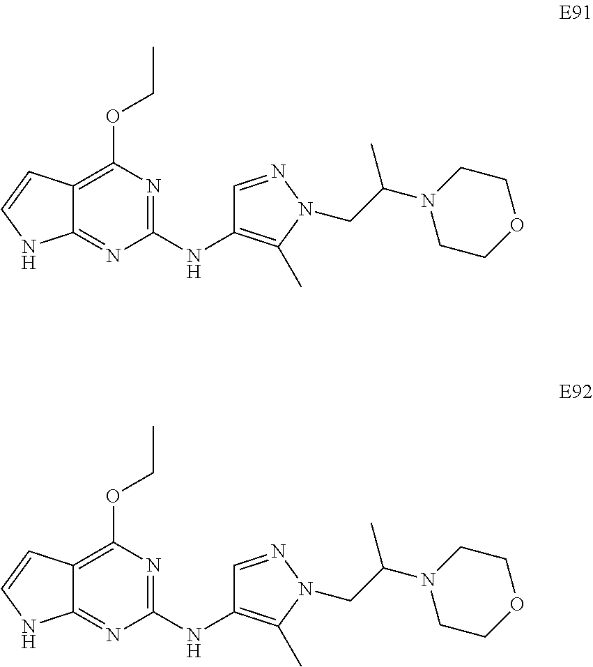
C12=C(OCC)N=C(NC3=C(C)N(CC(N4CCOCC4)C)N=C3)N=C1NC=C2.C12=C(OCC)N=C(NC3=C(C)N(CC(N4CCOCC4)C)N=C3)N=C1NC=C2
